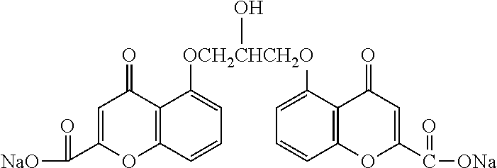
C12=C(C(=O)C=C(C([NaO])=O)O1)C([OCH2CHCH2O](C1=CC=CC3=C1C(=O)C=C(C([ONa])=O)O3)O)=CC=C2
